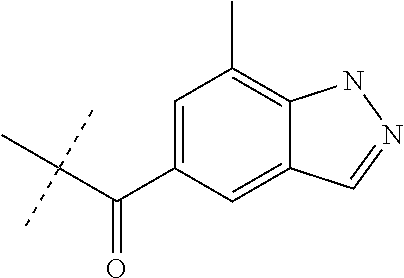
C1(C(C(C)(C)C)=O)=CC(C)=C2C(=C1)C=NN2
